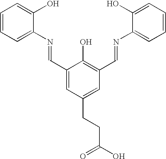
C1=CC=C(N=CC2=CC(CCC(O)=O)=CC(C=NC3=CC=CC=C3O)=C2O)C(O)=C1
